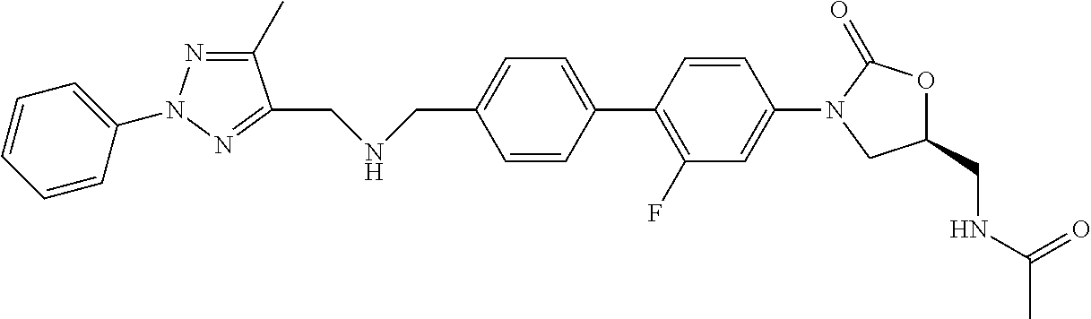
C1(CNCC2=NN(C3=CC=CC=C3)N=C2C)=CC=C(C2=C(F)C=C(N3CC(CNC(C)=O)OC3=O)C=C2)C=C1
